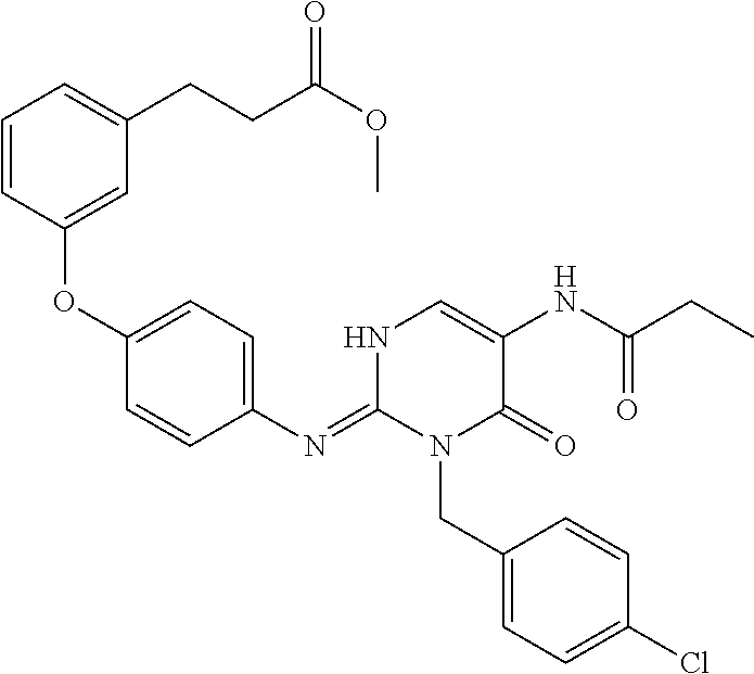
C1(OC2=CC(CCC(OC)=O)=CC=C2)=CC=C(N=C2N(CC3=CC=C(Cl)C=C3)C(=O)C(NC(CC)=O)=CN2)C=C1
